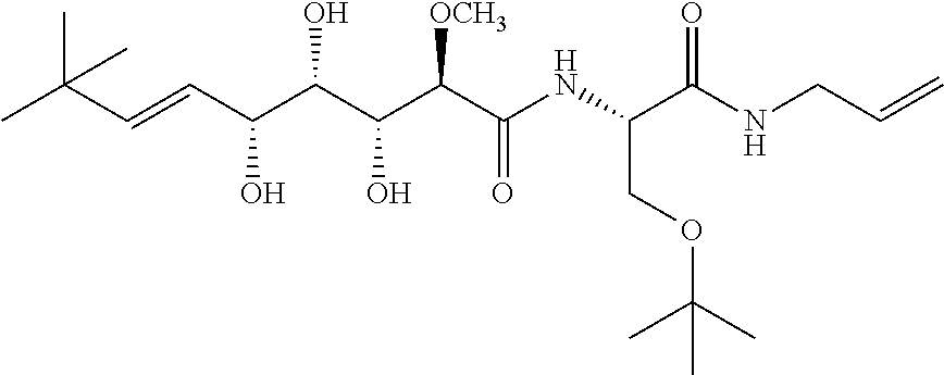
CC(C=CC(C(C(C(C(NC(C(NCC=C)=O)COC(C)(C)C)=O)[OCH3])O)O)O)(C)C
